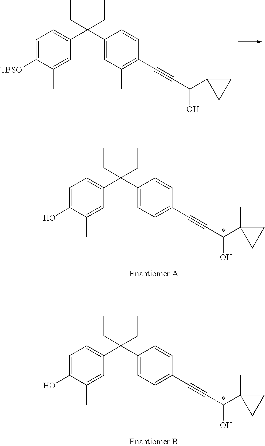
C1=C([TBSO])C(C)=CC(C(C2=CC(C)=C(C#CC(O)C3(C)CC3)C=C2)(CC)CC)=C1.C1=C(O)C(C)=CC(C(C2=CC(C)=C(C#CC(O)C3(C)CC3)C=C2)(CC)CC)=C1.C1=C(O)C(C)=CC(C(C2=CC(C)=C(C#CC(O)C3(C)CC3)C=C2)(CC)CC)=C1
